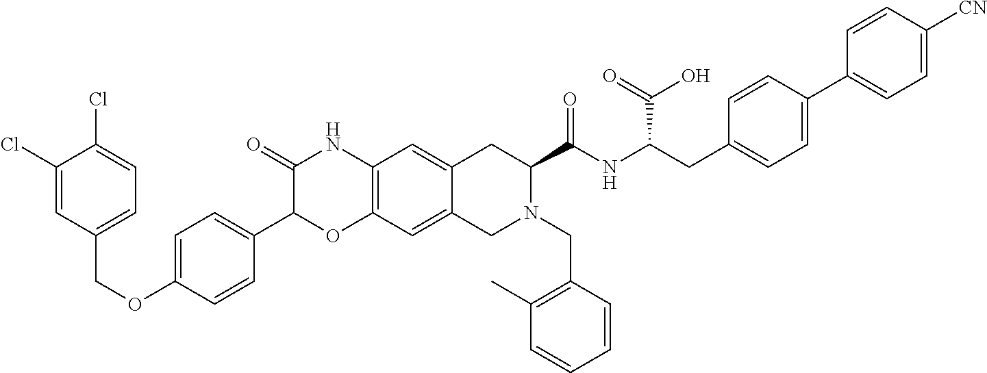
C1(Cl)=CC(COC2=CC=C(C3OC4=C(NC3=O)C=C3C(=C4)CN(CC4=C(C)C=CC=C4)C(C(NC(CC4=CC=C(C5=CC=C([CN])C=C5)C=C4)C(=O)O)=O)C3)C=C2)=CC=C1Cl
